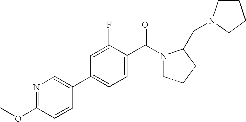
C1(OC)=NC=C(C2=CC=C(C(=O)N3CCCC3CN3CCCC3)C(F)=C2)C=C1
